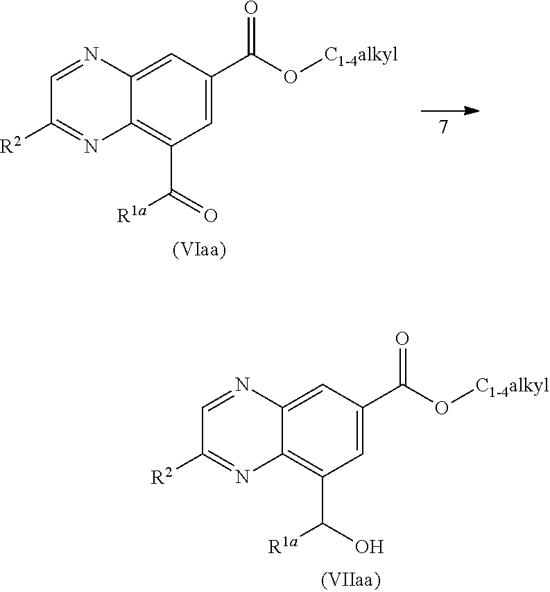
C1(C([R1a])O)=C2C(=CC(C(O[C1-4alkyl])=O)=C1)N=CC([R2])=N2.C1(C([R1a])=O)=C2C(=CC(C(O[C1-4alkyl])=O)=C1)N=CC([R2])=N2
